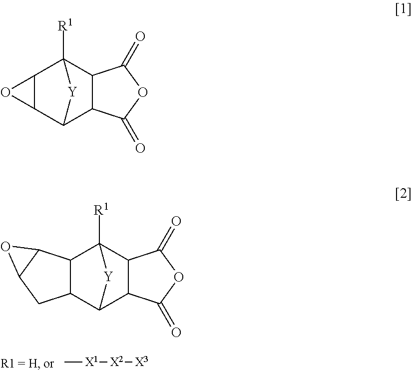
C[X1][X2][X3].C12C3C4C(C([R1])(C1O2)[Y]3)C(=O)OC4=O.C12C3C4C(C([R1])(C1C1C(C2)O1)[Y]3)C(=O)OC4=O
